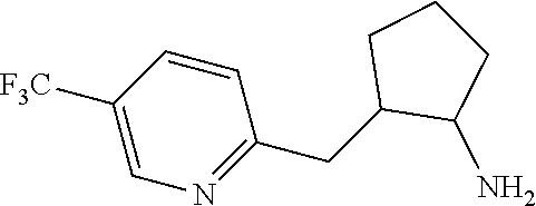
C1=CC(CC2C(N)CCC2)=NC=C1[F3C]
